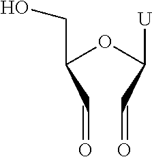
C(OC(C=O)[U])(C=O)CO
